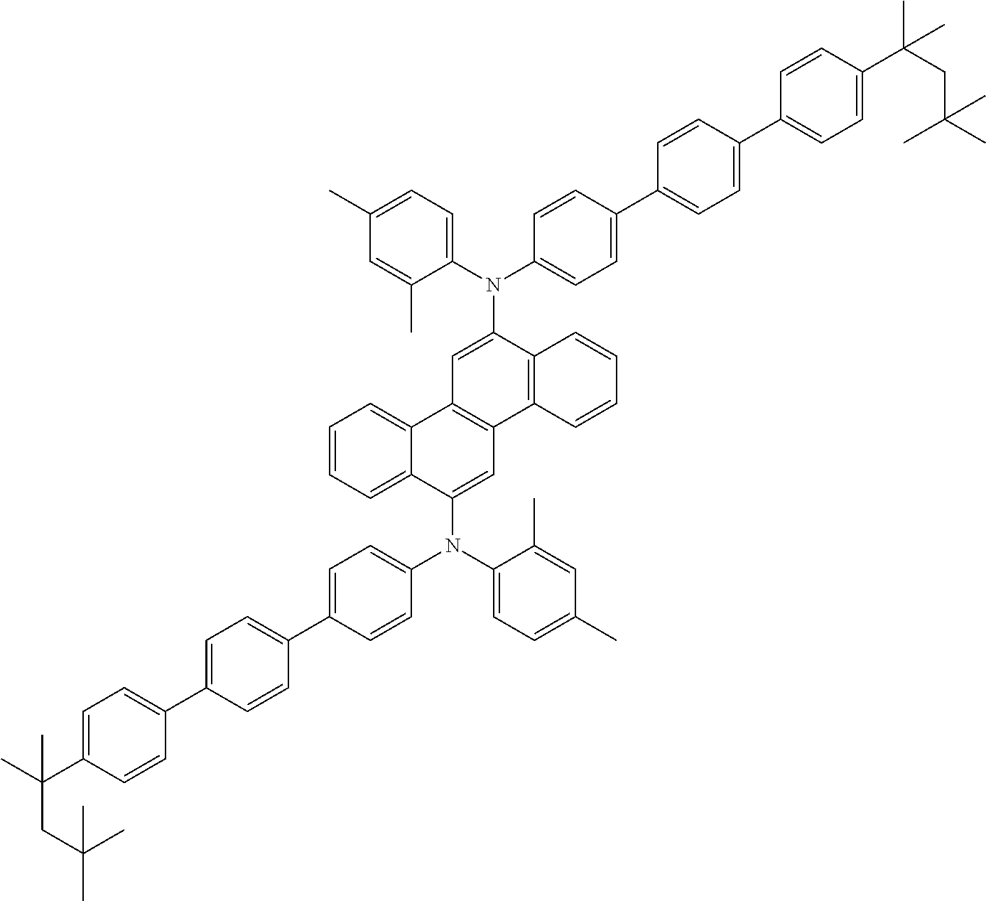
C1=C2C(=CC=C1)C1=C(C=C2N(C2=CC=C(C)C=C2C)C2=CC=C(C3=CC=C(C4=CC=C(C(C)(CC(C)(C)C)C)C=C4)C=C3)C=C2)C2=C(C(N(C3=CC=C(C)C=C3C)C3=CC=C(C4=CC=C(C5=CC=C(C(CC(C)(C)C)(C)C)C=C5)C=C4)C=C3)=C1)C=CC=C2
